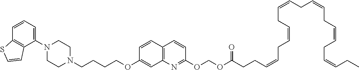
C1N(C2=CC=CC3=C2C=CS3)CCN(CCCCOC2=CC3=C(C=C2)C=CC(OCOC(=O)CCC=CCC=CCC=CCC=CCC=CCC=CCC)=N3)C1
